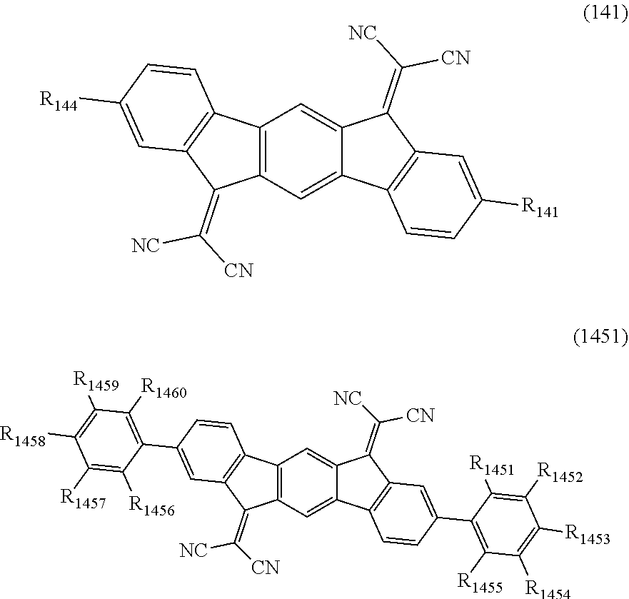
[R1455]C1=C(C2=CC3=C(C=C2)C2=CC4=C(C5=C(C4=C([CN])[NC])C=C(C4=C([R1460])C([R1459])=C([R1458])C([R1457])=C4[R1456])C=C5)C=C2C3=C([NC])[CN])C([R1451])=C([R1452])C([R1453])=C1[R1454].C12=C(C=C3C(=C1)C(=C([NC])[CN])C1=C3C=CC([R141])=C1)C(=C([CN])[NC])C1=C2C=CC([R144])=C1
